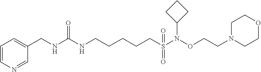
N1=CC(CNC(NCCCCCS(N(OCCN2CCOCC2)C2CCC2)(=O)=O)=O)=CC=C1
